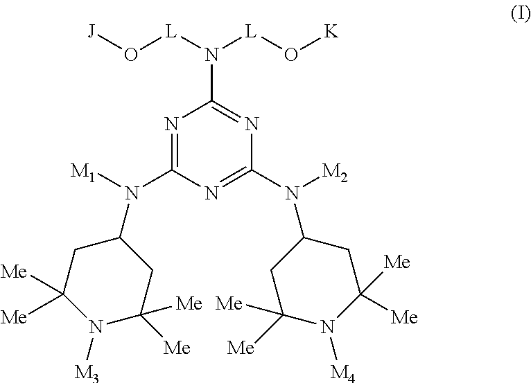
N1=C(N(C2CC([Me])([Me])N([M3])C([Me])([Me])C2)[M1])N=C(N([M2])C2CC([Me])([Me])N([M4])C([Me])([Me])C2)N=C1N([L]O[J])[L]O[K]
